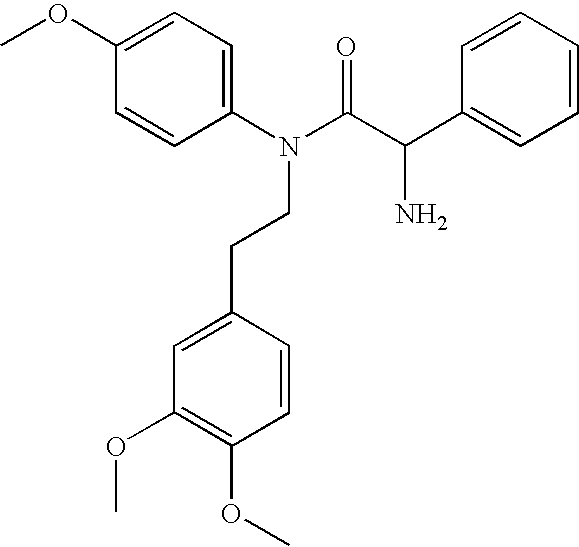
C1(OC)=CC=C(N(CCC2=CC(OC)=C(OC)C=C2)C(C(C2=CC=CC=C2)N)=O)C=C1
